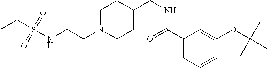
C(CN1CCC(CNC(C2=CC=CC(OC(C)(C)C)=C2)=O)CC1)NS(C(C)C)(=O)=O
